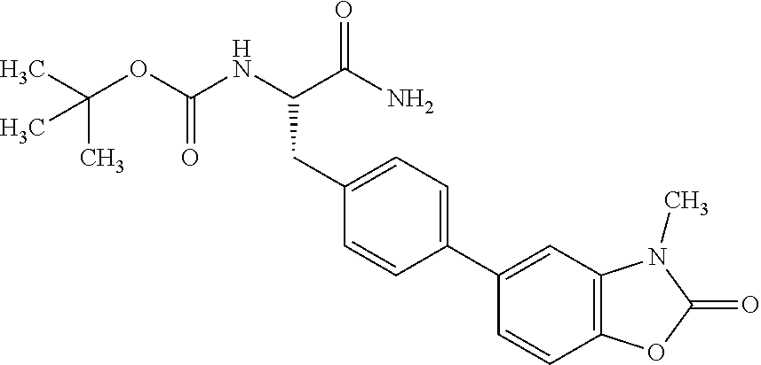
C1(C2=CC=C(CC(C(=O)N)NC(OC(C)(C)C)=O)C=C2)=CC2=C(C=C1)OC(=O)N2C
